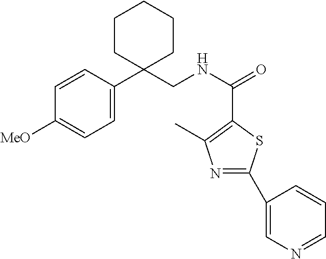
C1=C(C2(CNC(=O)C3=C(C)N=C(C4=CN=CC=C4)S3)CCCCC2)C=CC([MeO])=C1
